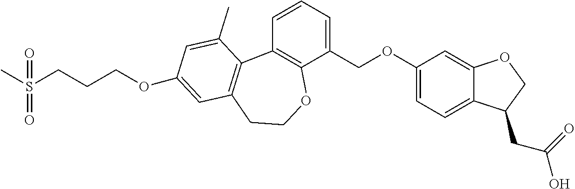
CS(CCCOC1=CC2=C(C3=C(C(COC4=CC=C5C(=C4)OCC5CC(O)=O)=CC=C3)OCC2)C(C)=C1)(=O)=O
